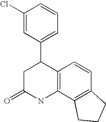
C1(Cl)=CC(C2CC(=O)NC3=C2C=CC2=C3CCC2)=CC=C1
